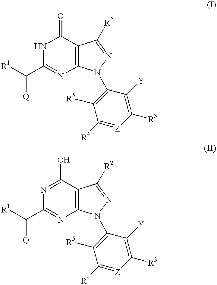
N1C(C([R1])[Q])=NC2=C(C1=O)C([R2])=NN2C1=C([R5])C([R4])=[Z]C([R3])=C1[Y].N1=C(O)C2=C(N=C1C([R1])[Q])N(C1=C([R5])C([R4])=[Z]C([R3])=C1[Y])N=C2[R2]
